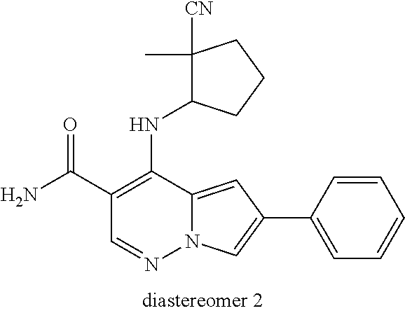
N12C(=CC(C3=CC=CC=C3)=C1)C(NC1C([CN])(C)CCC1)=C(C(N)=O)C=N2
